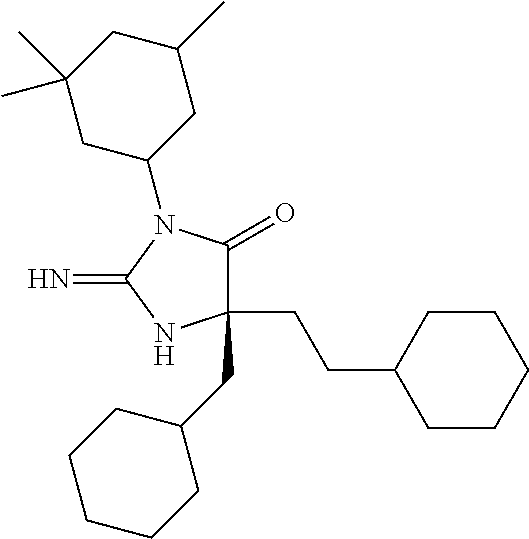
C1(CC2CCCCC2)(CCC2CCCCC2)C(=O)N(C2CC(C)CC(C)(C)C2)C(=N)N1
